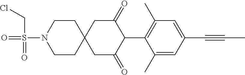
C1CN(S(=O)(CCl)=O)CCC12CC(=O)C(C1=C(C)C=C(C#CC)C=C1C)C(=O)C2
